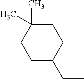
C(C)C1CCC(C)(C)CC1
